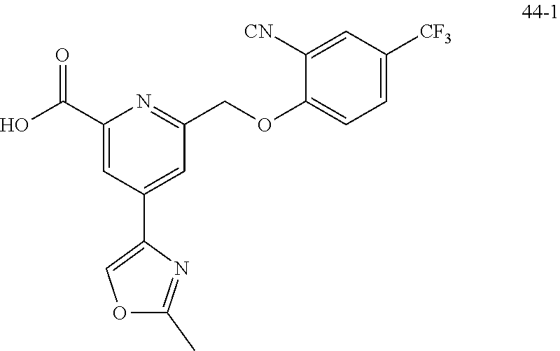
C1=C(C2=COC(C)=N2)C=C(C(O)=O)N=C1COC1=CC=C([CF3])C=C1[CN]
